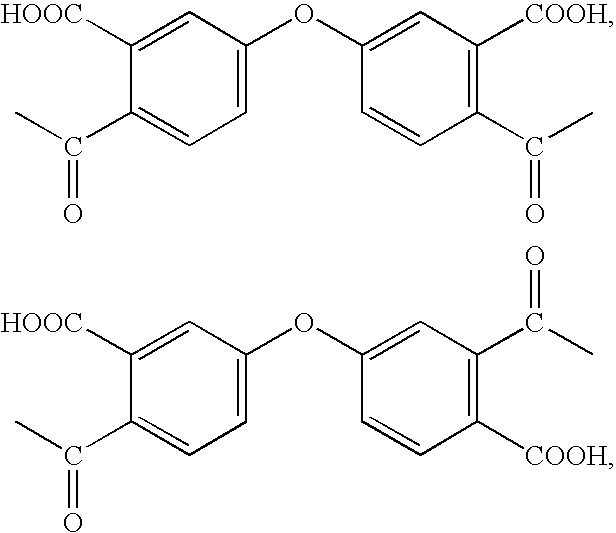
C1=C(OC2=CC=C(C(C)=O)C([HOOC])=C2)C=CC(C(C)=O)=C1[COOH].C1=C(OC2=CC=C(C(C)=O)C([HOOC])=C2)C=CC([COOH])=C1C(C)=O
